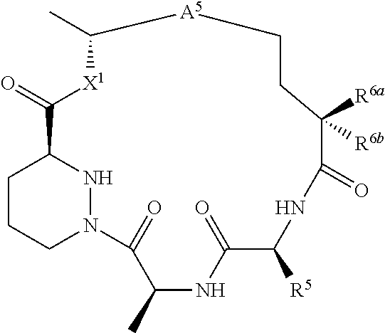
C1CCN2NC1C(=O)[X1]C(C)[A5]CCC([R6a])([R6b])C(=O)NC([R5])C(=O)NC(C)C2=O
